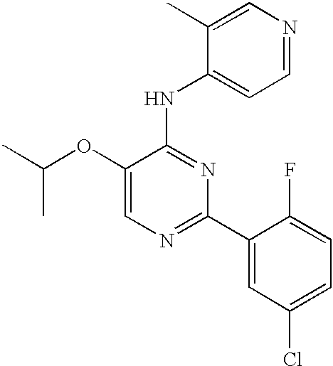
C1=C(OC(C)C)C(NC2=CC=NC=C2C)=NC(C2=CC(Cl)=CC=C2F)=N1
